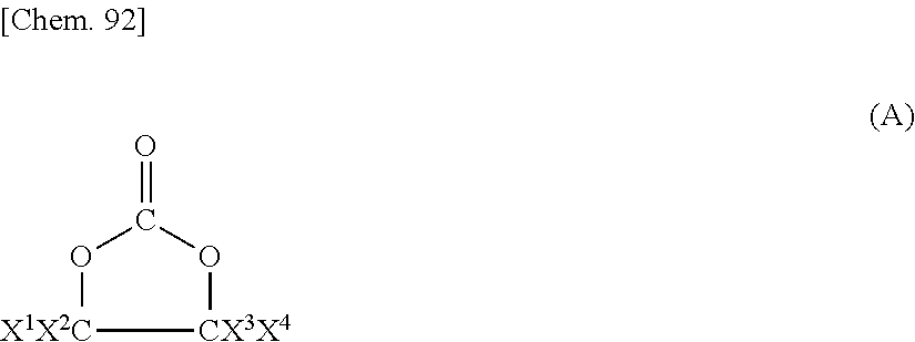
[X1X2C]1OC(=O)O[CX3X4]1
